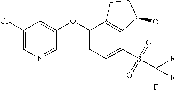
C1(Cl)=CN=CC(OC2=CC=C(S(=O)(=O)C(F)(F)F)C3=C2CCC3O)=C1
